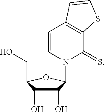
C1(O)C(O)C(CO)OC1N1C(=S)C2=C(C=C1)C=CS2
